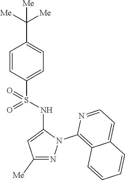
C1=CC(S(NC2=CC([Me])=NN2C2=C3C(=CC=N2)C=CC=C3)(=O)=O)=CC=C1C([Me])([Me])[Me]
